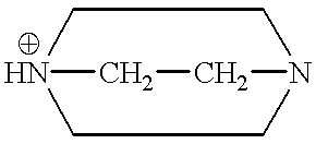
N12CCN(CC1)CC2
